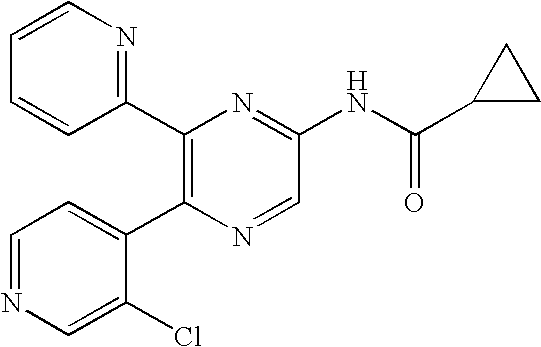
C1(C2=C(C3=CC=NC=C3Cl)N=CC(NC(C3CC3)=O)=N2)=NC=CC=C1
